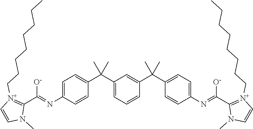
[O-]C(=NC1=CC=C(C(C2=CC=CC(C(C3=CC=C(N=C(C4=[N+](CCCCCCCC)C=CN4C)[O-])C=C3)(C)C)=C2)(C)C)C=C1)C1=[N+](CCCCCCCC)C=CN1C
